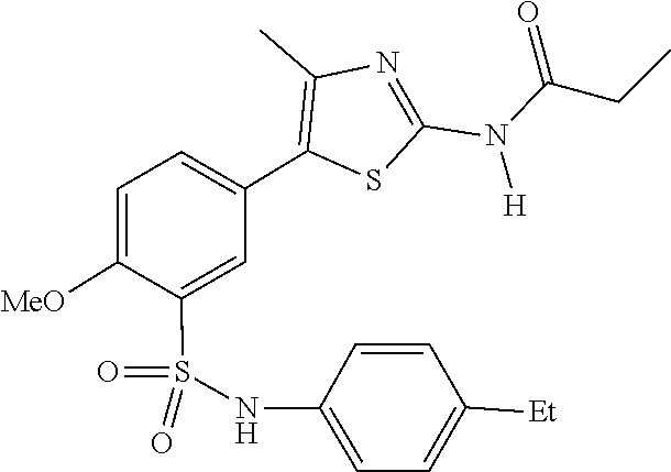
O=C(CC)N(C1=NC(C)=C(C2=CC=C([MeO])C(S(=O)(NC3=CC=C([Et])C=C3)=O)=C2)S1)[H]
